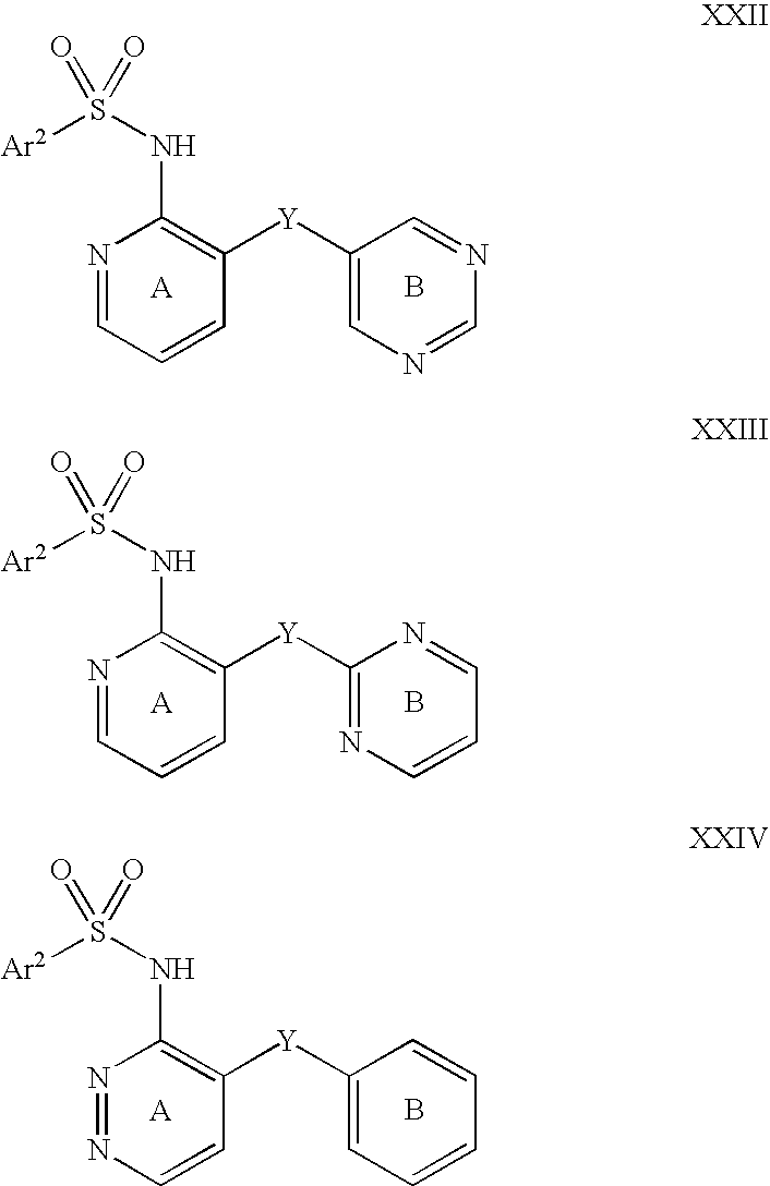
B.N1=CC=CC([Y]C2=CN=CN=C2)=C1NS([Ar2])(=O)=O.B.N1=CC=CC([Y]C2=NC=CC=N2)=C1NS([Ar2])(=O)=O.B.N1=NC=CC([Y]C2=CC=CC=C2)=C1NS([Ar2])(=O)=O
